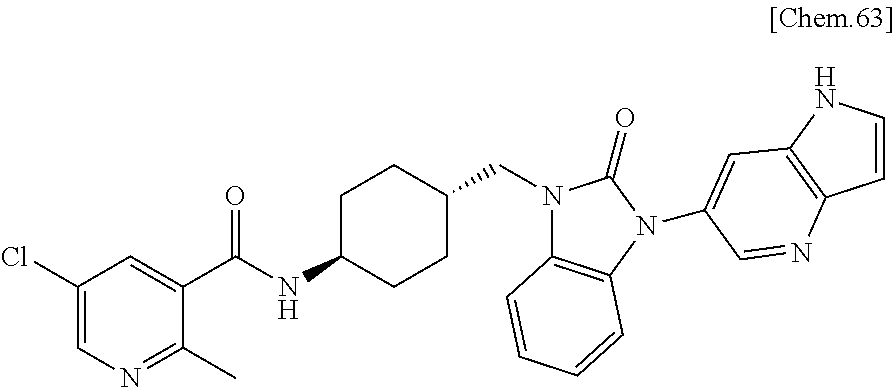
C1(Cl)=CN=C(C)C(C(NC2CCC(CN3C4=C(N(C5=CC6=C(N=C5)C=CN6)C3=O)C=CC=C4)CC2)=O)=C1
